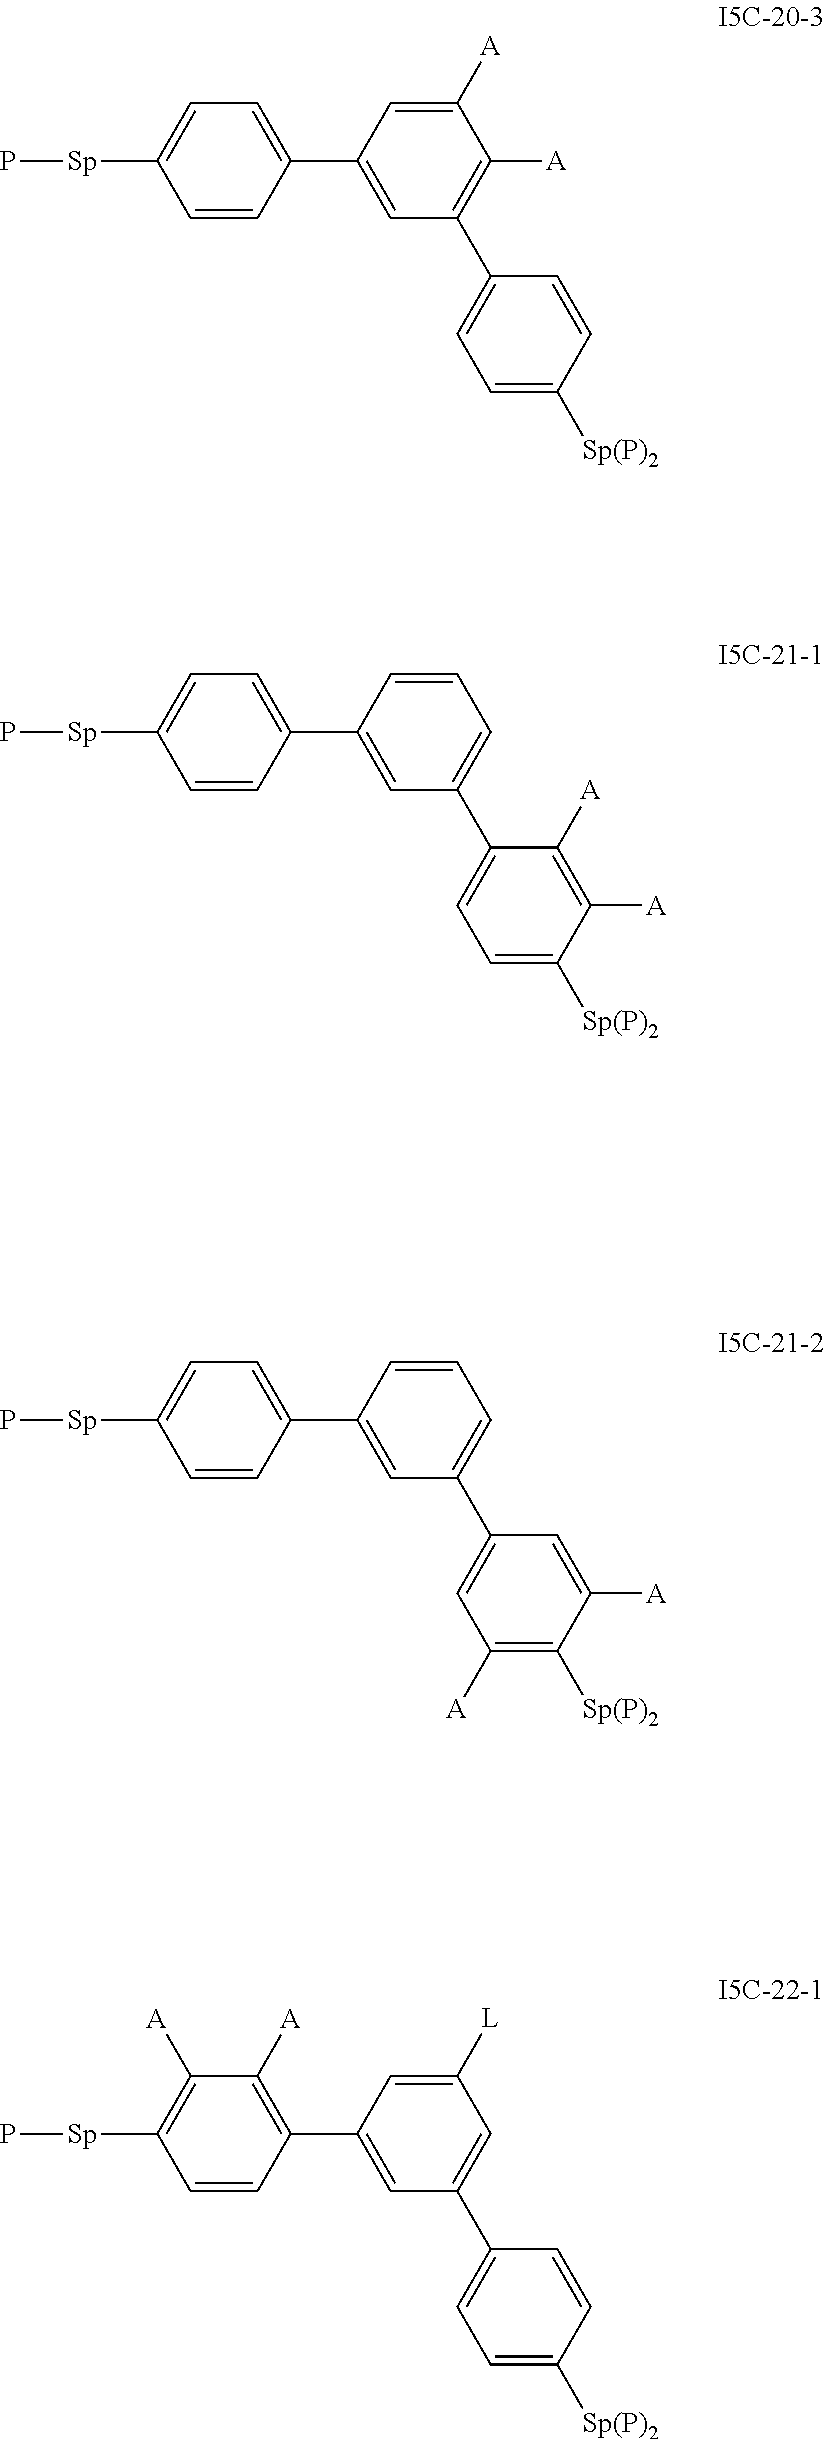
C1(C2=CC(C3=CC=C([Sp(P)2])C=C3)=C([A])C([A])=C2)=CC=C([Sp]P)C=C1.C1(C2=CC(C3=CC=C([Sp(P)2])C([A])=C3[A])=CC=C2)=CC=C([Sp]P)C=C1.C1(C2=CC(C3=CC([A])=C([Sp(P)2])C([A])=C3)=CC=C2)=CC=C([Sp]P)C=C1.C1(C2=CC(C3=CC=C([Sp(P)2])C=C3)=CC([L])=C2)=C([A])C([A])=C([Sp]P)C=C1
